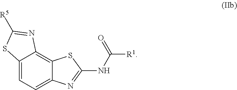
C12=CC=C3C(=C1N=C([R5])S2)SC(NC(=O)[R1])=N3
